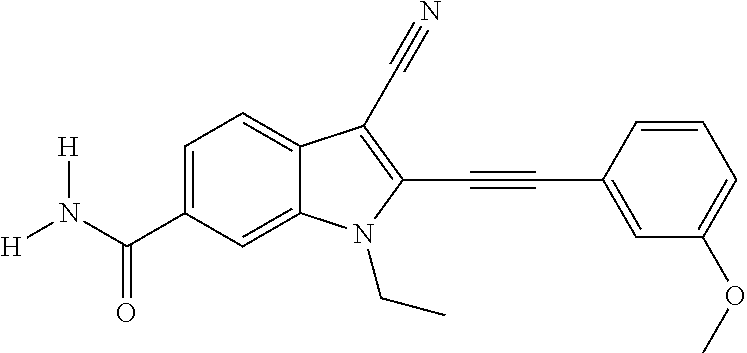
C1=C(C(N([H])[H])=O)C=C2C(=C1)C(C#N)=C(C#CC1=CC(OC)=CC=C1)N2CC
